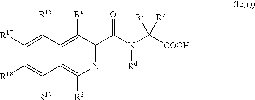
N1=C(C(N(C([COOH])([Rb])[Rc])[Rd])=O)C([Re])=C2C(=C1[R3])C([R19])=C([R18])C([R17])=C2[R16]
